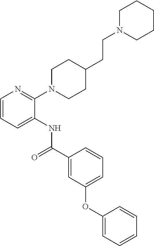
C1=CC=C(NC(C2=CC(OC3=CC=CC=C3)=CC=C2)=O)C(N2CCC(CCN3CCCCC3)CC2)=N1
